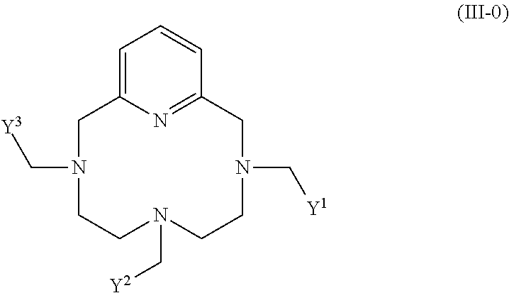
C1=C2N=C(C=C1)CN(C[Y1])CCN(C[Y2])CCN(C[Y3])C2
